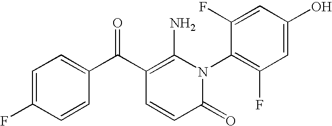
C1(=O)N(C2=C(F)C=C(O)C=C2F)C(N)=C(C(C2=CC=C(F)C=C2)=O)C=C1
